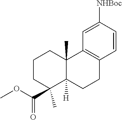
C1CC(C(=O)OC)(C)C2([H])C(C)(C1)C1=C(CC2)C=CC([NHBoc])=C1
